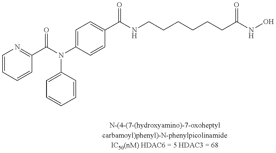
C1=CC=CC(C(=O)N(C2=CC=CC=C2)C2=CC=C(C(=O)NCCCCCCC(=O)NO)C=C2)=N1
